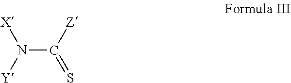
N(C([Z])=S)([X])[Y]
